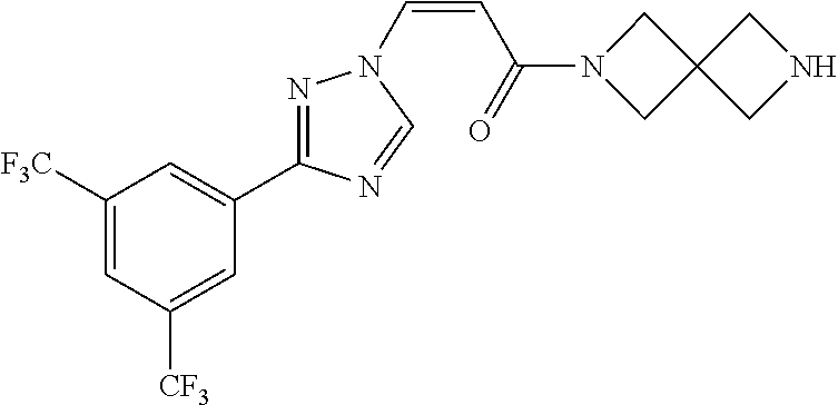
C1([F3C])=CC([CF3])=CC(C2=NN(C=CC(=O)N3CC4(C3)CNC4)C=N2)=C1
